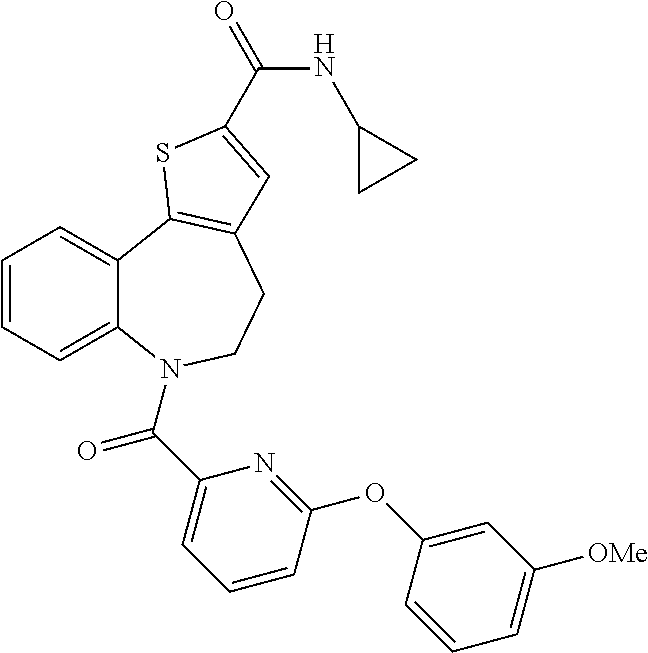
C1=CC=C2C(=C1)C1=C(CCN2C(C2=CC=CC(OC3=CC([OMe])=CC=C3)=N2)=O)C=C(C(=O)NC2CC2)S1
